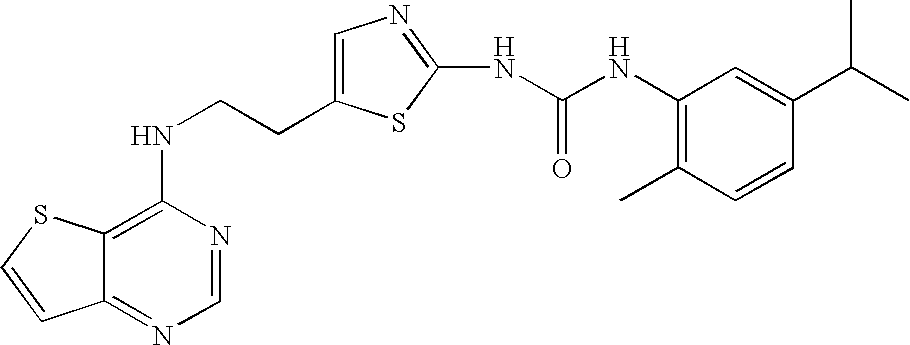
C(CNC1=C2C(=NC=N1)C=CS2)C1=CN=C(NC(=O)NC2=C(C)C=CC(C(C)C)=C2)S1
